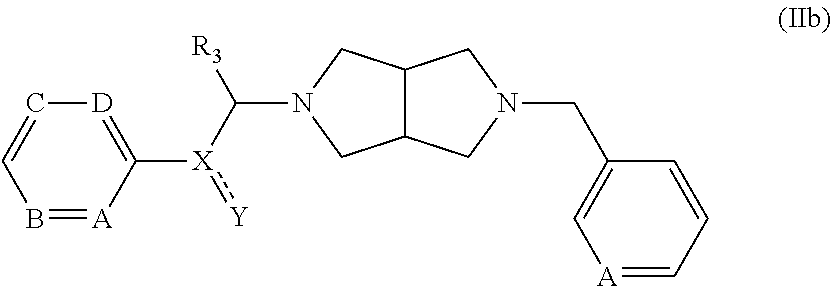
B1=[A]C([X](C([R3])N2CC3C(C2)CN(CC2=C[A]=CC=C2)C3):[Y])=[D]C=C1
